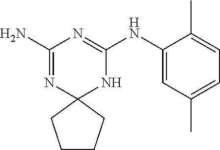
C1(N)=NC2(NC(NC3=CC(C)=CC=C3C)=N1)CCCC2
